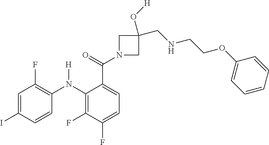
C1=C(I)C=CC(N(C2=C(F)C(F)=CC=C2C(=O)N2CC(CNCCOC3=CC=CC=C3)(O[H])C2)[H])=C1F
